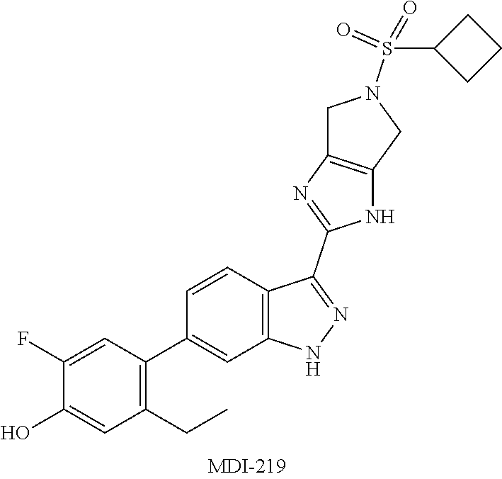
C1(F)=CC(C2=CC3=C(C=C2)C(C2=NC4=C(N2)CN(S(=O)(=O)C2CCC2)C4)=NN3)=C(CC)C=C1O
